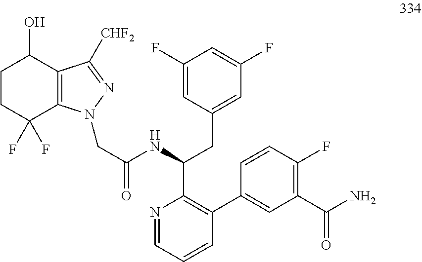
C12=C(C(O)CCC1(F)F)C([CHF2])=NN2CC(=O)NC(CC1=CC(F)=CC(F)=C1)C1=C(C2=CC(C(=O)N)=C(F)C=C2)C=CC=N1
